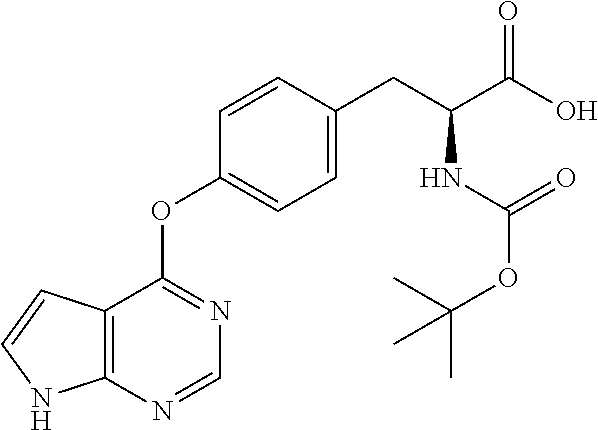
C12=C(N=CN=C1OC1=CC=C(CC(C(O)=O)NC(OC(C)(C)C)=O)C=C1)NC=C2
